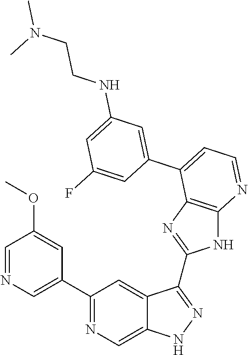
C1(C2=NC=C3C(=C2)C(C2=NC4=C(N2)N=CC=C4C2=CC(NCCN(C)C)=CC(F)=C2)=NN3)=CN=CC(OC)=C1
